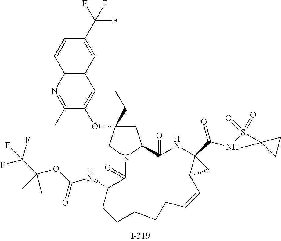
C1C2(CN3C1C(=O)NC1(C(NS(C4(C)CC4)(=O)=O)=O)C(C=CCCCCCC(NC(OC(C(F)(F)F)(C)C)=O)C3=O)C1)CCC1=C(O2)C(C)=NC2=C1C=C(C(F)(F)F)C=C2
